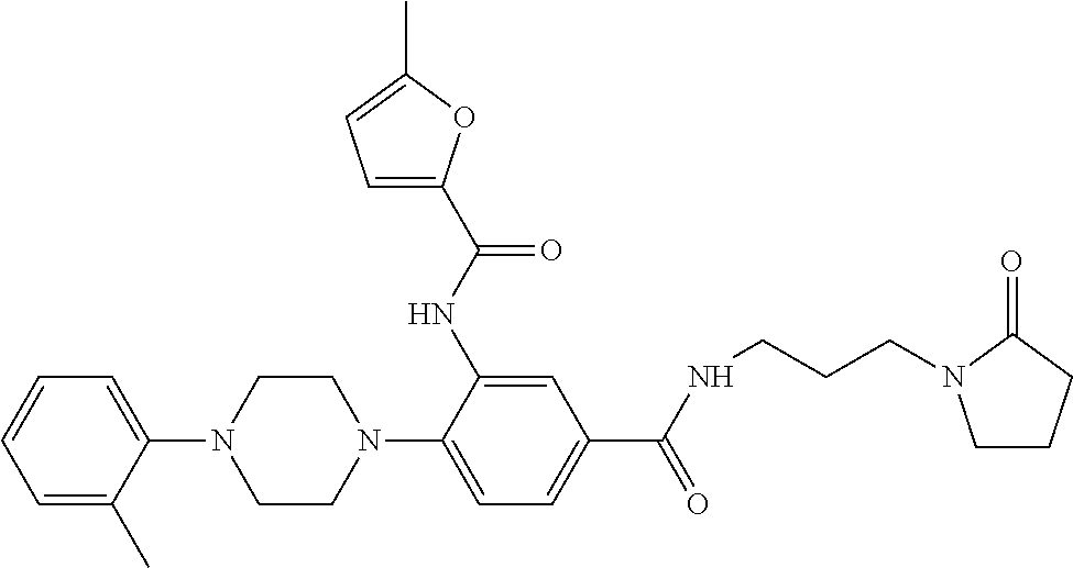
C1=C(C)C(N2CCN(C3=CC=C(C(NCCCN4CCCC4=O)=O)C=C3NC(=O)C3=CC=C(C)O3)CC2)=CC=C1
